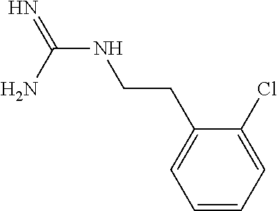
N(C(N)=N)CCC1=CC=CC=C1Cl
